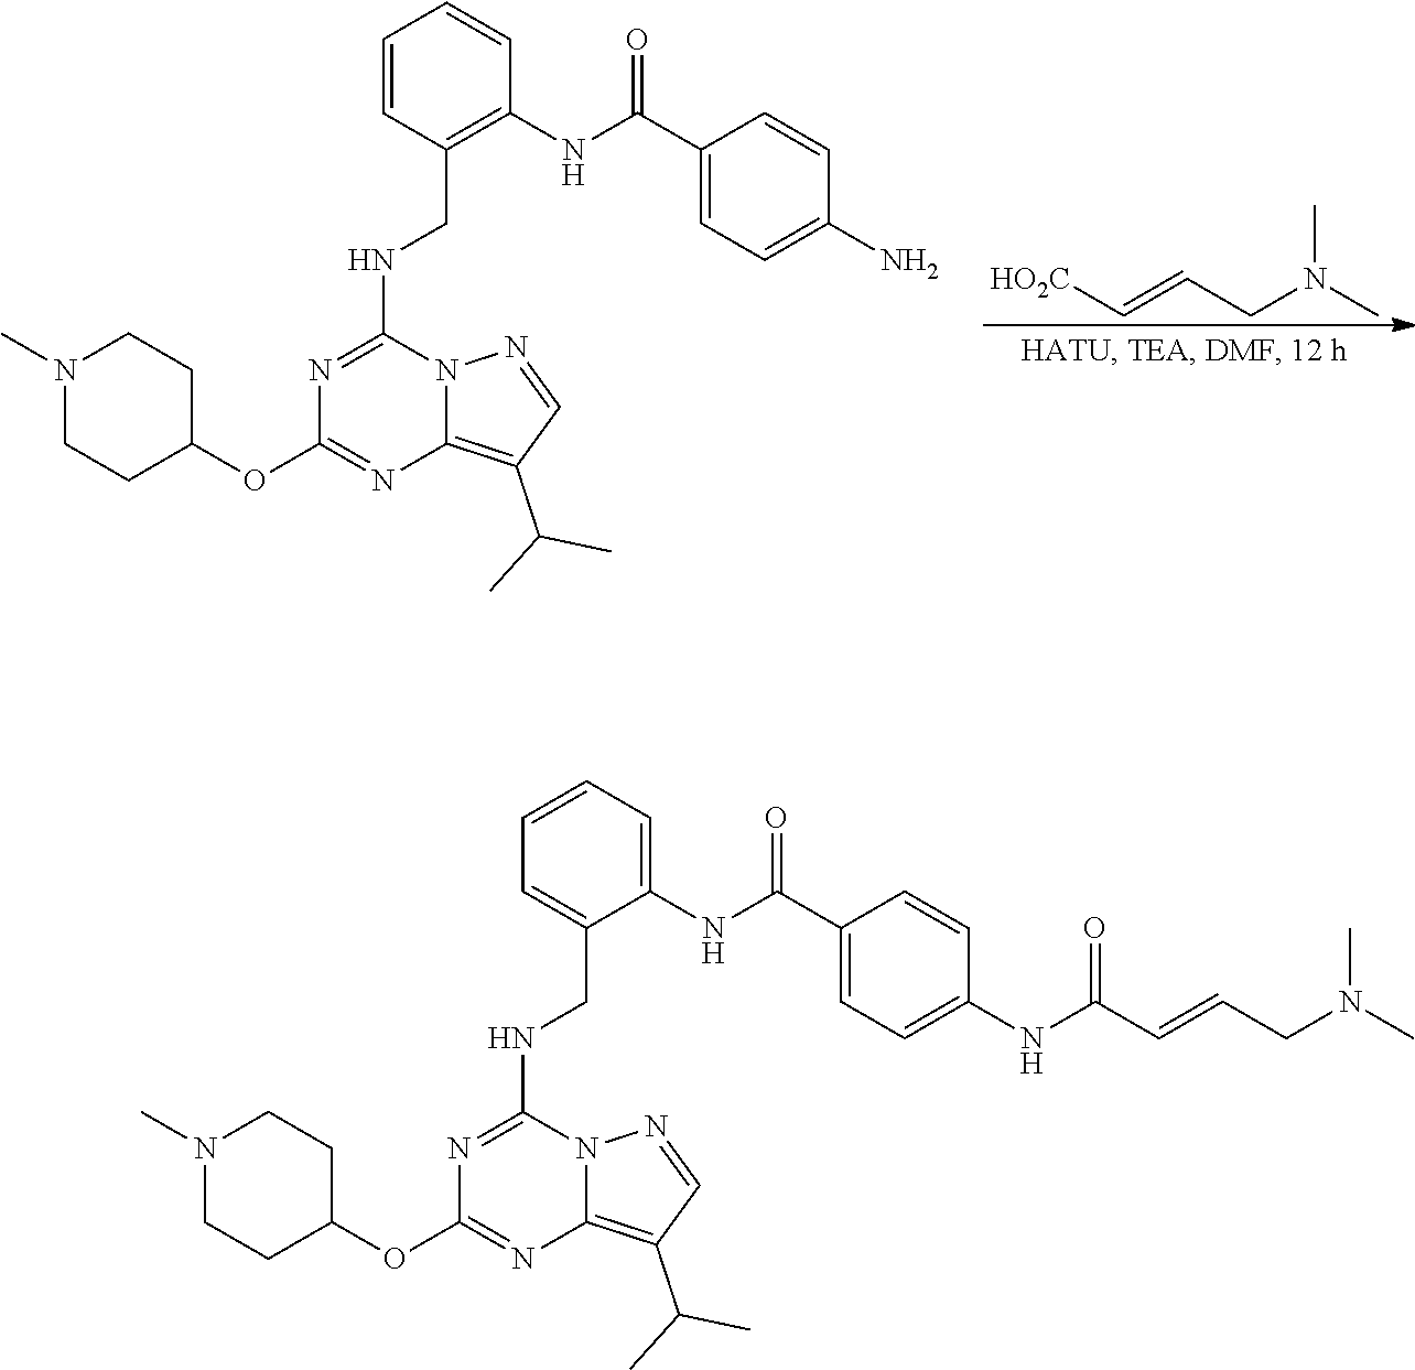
[HO2C]C=CCN(C)C.N1(C)CCC(OC2=NC3=C(C(C)C)C=NN3C(NCC3=C(NC(C4=CC=C(N)C=C4)=O)C=CC=C3)=N2)CC1.N1(C)CCC(OC2=NC3=C(C(C)C)C=NN3C(NCC3=CC=CC=C3NC(C3=CC=C(NC(C=CCN(C)C)=O)C=C3)=O)=N2)CC1
